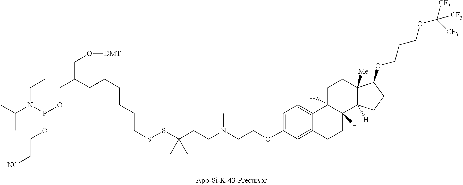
S(SC(CCN(CCOC1=CC=C2C(=C1)CCC1([H])C2([H])CCC2([Me])C1([H])CCC2OCCCOC([CF3])([CF3])[CF3])C)(C)C)CCCCCCC(COP(OCC[NC])N(C(C)C)CC)CO[DMT]
